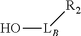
[LB](O)[R2]
